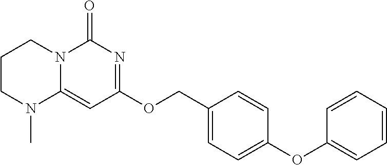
C1CN(C)C2=CC(OCC3=CC=C(OC4=CC=CC=C4)C=C3)=NC(=O)N2C1
